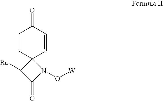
C1=CC2(C=CC1=O)C([Ra])C(=O)N2O[W]
